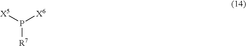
[X6]P([X5])[R7]
